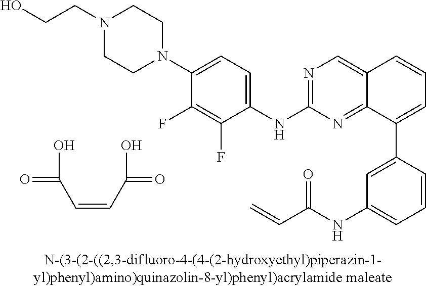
C1=CC(C2=CC=CC3=CN=C(NC4=CC=C(N5CCN(CCO)CC5)C(F)=C4F)N=C23)=CC(NC(C=C)=O)=C1.C(=CC(O)=O)C(=O)O
